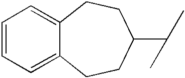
C1=CC=C2C(=C1)CCC(C(C)C)CC2
